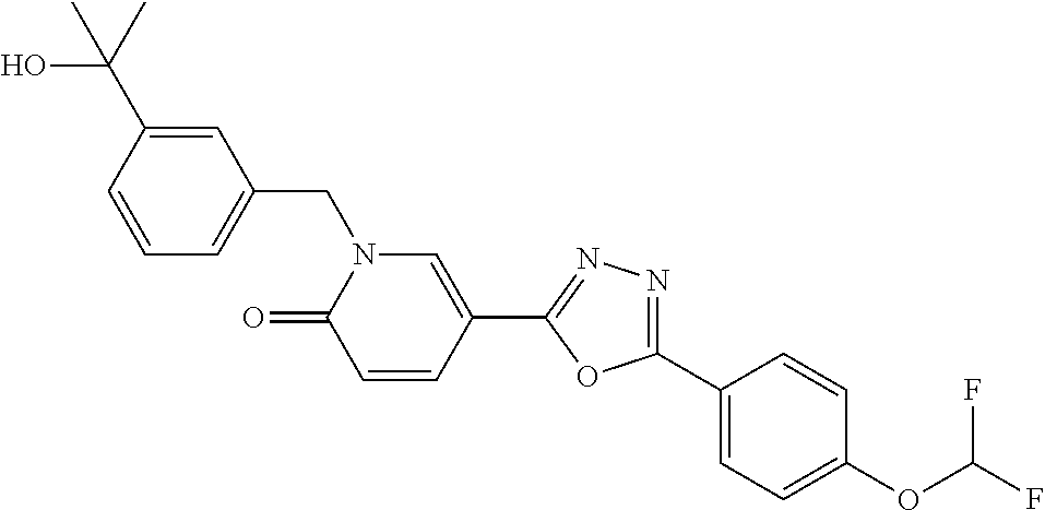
C1(C2=CC=C(OC(F)F)C=C2)=NN=C(C2=CN(CC3=CC=CC(C(O)(C)C)=C3)C(=O)C=C2)O1
